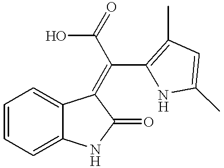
C1=CC=C2C(=C1)C(=C(C(O)=O)C1=C(C)C=C(C)N1)C(=O)N2
